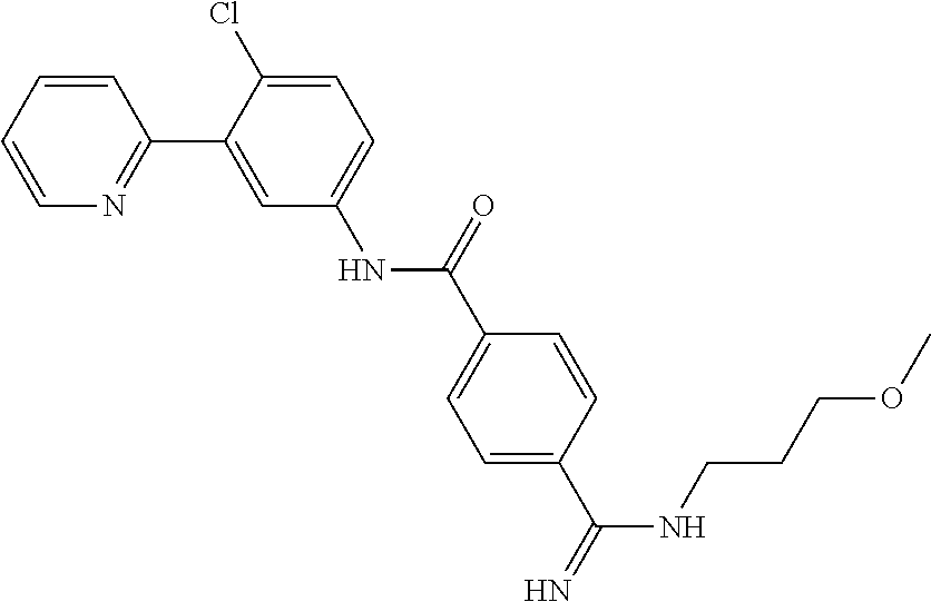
C1=CC=CN=C1C1=CC(NC(C2=CC=C(C(=N)NCCCOC)C=C2)=O)=CC=C1Cl
